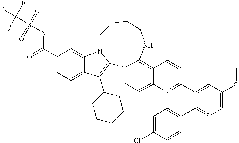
C12=CC(C(=O)NS(C(F)(F)F)(=O)=O)=CC=C1C(C1CCCCC1)=C1C3=CC=C4C(=C3NCCCCN21)C=CC(C1=CC(OC)=CC=C1C1=CC=C(Cl)C=C1)=N4
